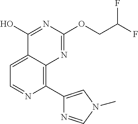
C1=C2C(=C(C3=CN(C)C=N3)N=C1)N=C(OCC(F)F)N=C2O
